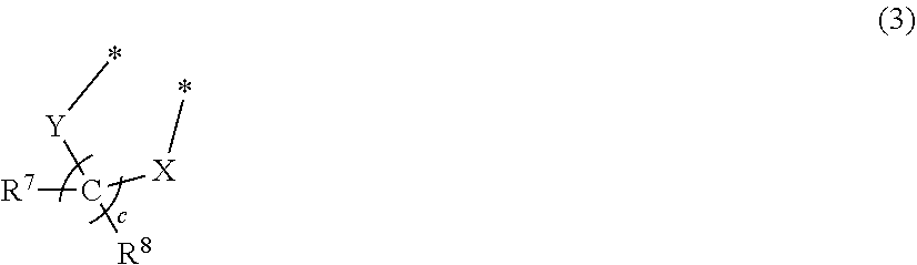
[R7]C([R8])([Y]C)[X]C
